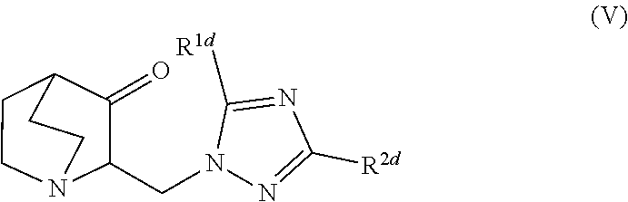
N1(CC2C(=O)C3CCN2CC3)N=C([R2d])N=C1[R1d]
